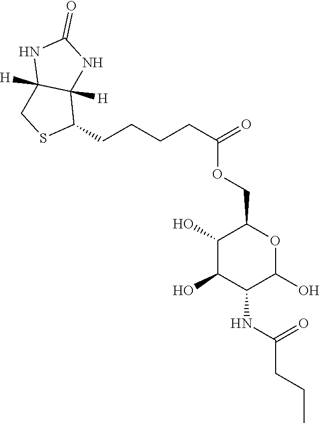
C1(O)C(O)C(NC(CCC)=O)C(O)OC1COC(CCCCC1C2([H])C([H])(CS1)NC(=O)N2)=O
